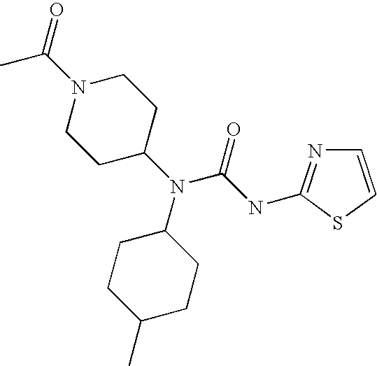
C1CC(N(C(NC2=NC=CS2)=O)C2CCC(C)CC2)CCN1C(C)=O
